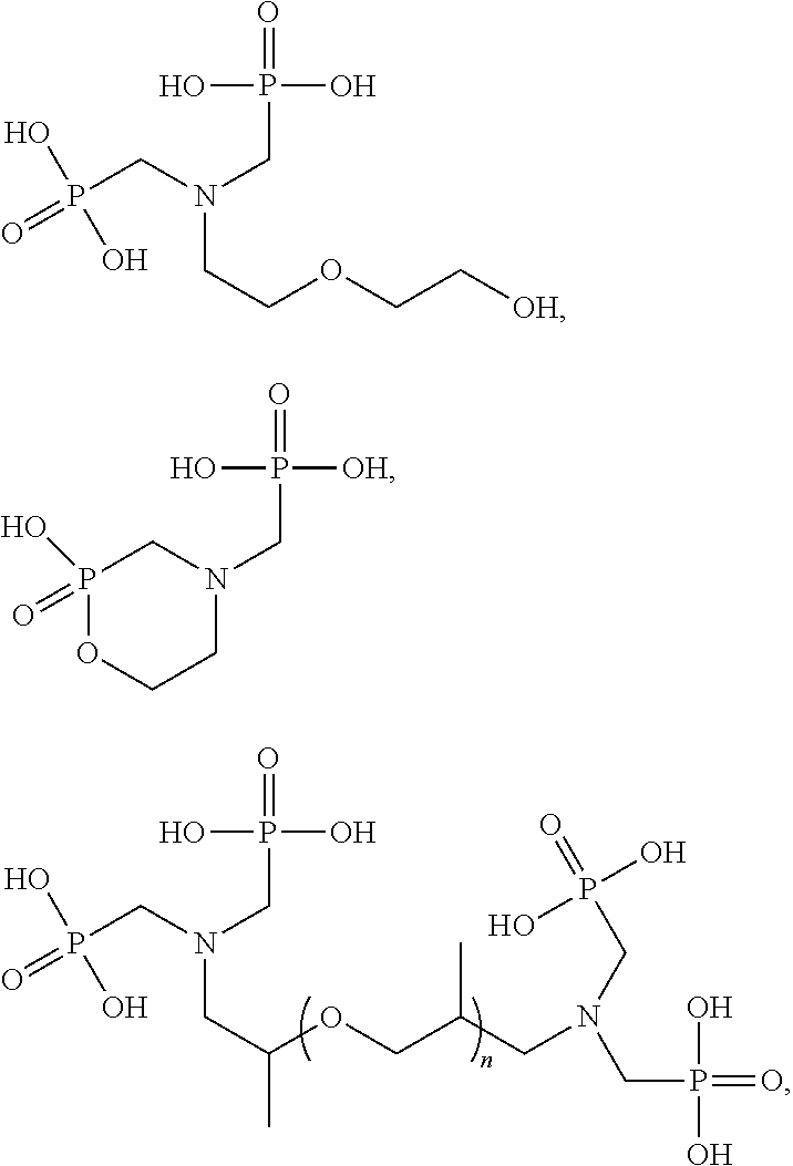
C(N(CP(O)(O)=O)CC(OCC(CN(CP(=O)(O)O)CP(=O)(O)O)C)C)P(=O)(O)O.C(N(CP(O)(O)=O)CCOCC[OH])P(=O)(O)O.C1N(CP([OH])(O)=O)CCOP1(=O)O
